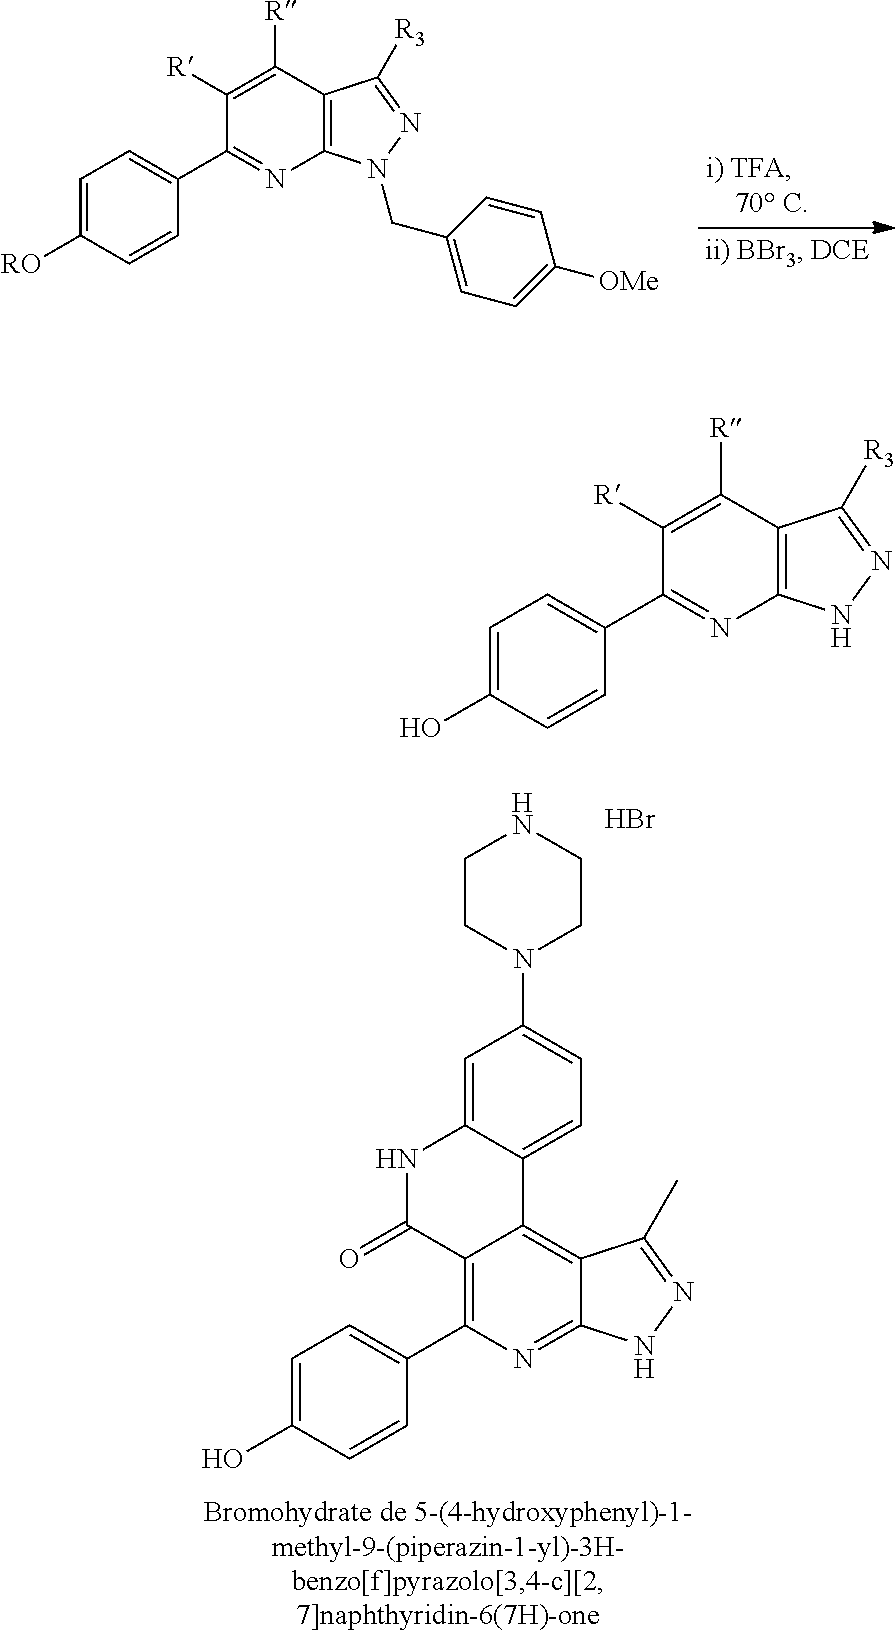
C1CN(C2=CC=C3C(=C2)NC(=O)C2=C(C4=CC=C(O)C=C4)N=C4C(=C32)C(C)=NN4)CCN1.Br.C1=C([RO])C=CC(C2=NC3=C(C([R])=C2[R])C([R3])=NN3CC2=CC=C([OMe])C=C2)=C1.C1=C(O)C=CC(C2=NC3=C(C([R])=C2[R])C([R3])=NN3)=C1
